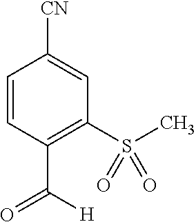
C1=CC(C([H])=O)=C(S(C)(=O)=O)C=C1[CN]
